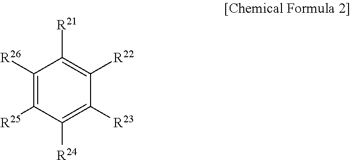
C1([R22])=C([R21])C([R26])=C([R25])C([R24])=C1[R23]
